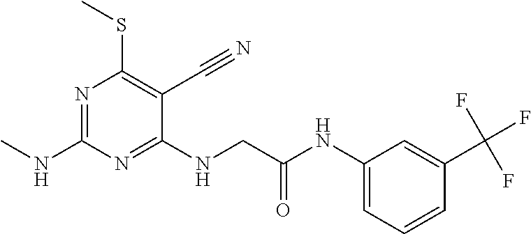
C1(NCC(NC2=CC=CC(C(F)(F)F)=C2)=O)=NC(NC)=NC(SC)=C1C#N
